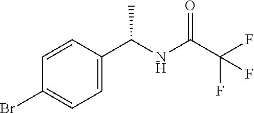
C1=CC(C(NC(C(F)(F)F)=O)C)=CC=C1Br
